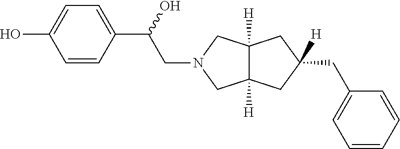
C1=CC(C(O)CN2CC3([H])C([H])(C2)CC(CC2=CC=CC=C2)([H])C3)=CC=C1O
